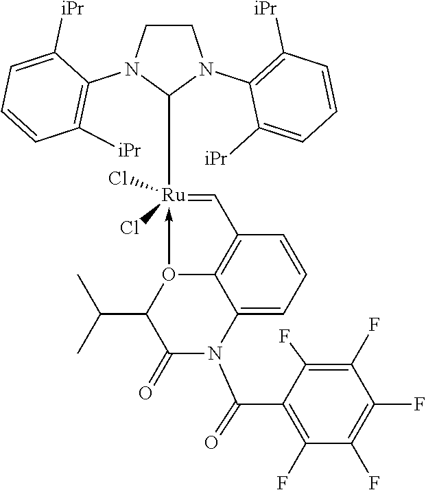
C1CN(C2=C([iPr])C=CC=C2[iPr])C([Ru](=CC2=C3C(=CC=C2)N(C(C2=C(F)C(F)=C(F)C(F)=C2F)=O)C(=O)C(C(C)C)O3->C)(Cl)Cl)N1C1=C([iPr])C=CC=C1[iPr]
